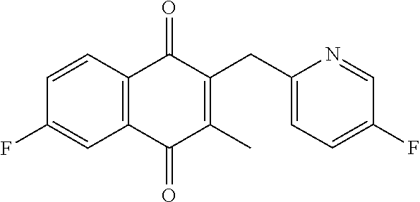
C1(F)=CC2=C(C=C1)C(=O)C(CC1=CC=C(F)C=N1)=C(C)C2=O
